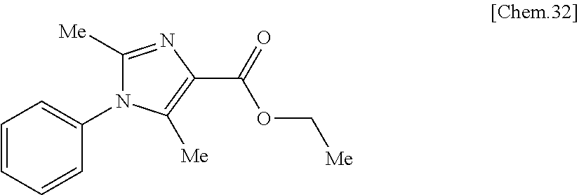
C1=CC=CC(N2C([Me])=NC(C(OC[Me])=O)=C2[Me])=C1
